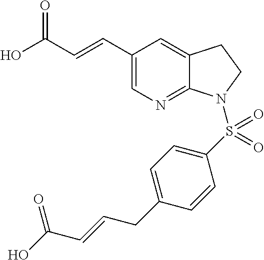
OC(C=CC1=CN=C2C(=C1)CCN2S(C1=CC=C(CC=CC(O)=O)C=C1)(=O)=O)=O
